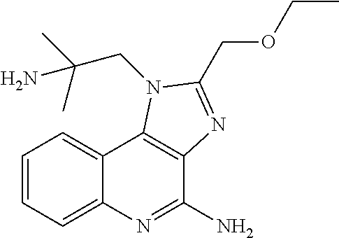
C1=CC=C2C(=C1)C1=C(C(N)=N2)N=C(COCC)N1CC(C)(C)N
